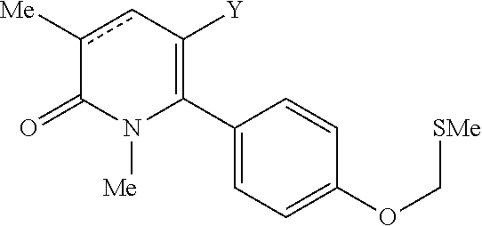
C1(C2=C([Y])cc([Me])C(=O)N2[Me])=CC=C(OC[SMe])C=C1
